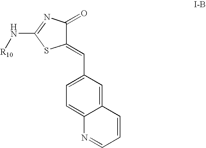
C12=CC(C=C3C(=O)N=C(N[R10])S3)=CC=C1N=CC=C2
